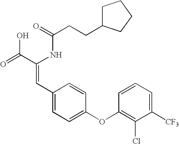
C(=O)(NC(C(=O)O)=CC1=CC=C(OC2=C(Cl)C([CF3])=CC=C2)C=C1)CCC1CCCC1
